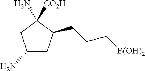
NC1CC(CCC[B(OH)2])C(N)([CO2H])C1
